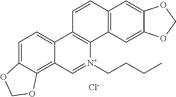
C1=C2C(=C3C(=C1)C1=C([N+](CCCC)=C3)C3=C(C=C1)C=C1C(=C3)OCO1)OCO2.[Cl-]
